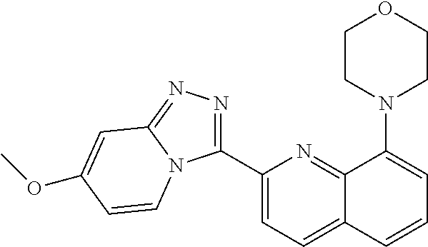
C1(C2=NN=C3N2C=CC(OC)=C3)=CC=C2C(=N1)C(N1CCOCC1)=CC=C2
